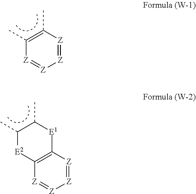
C1(C)=C(C)[Z]=[Z][Z]=[Z]1.C1(C)C(C)[E1]C2=C([E2]1)[Z]=[Z][Z]=[Z]2
